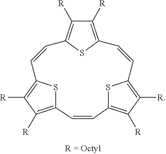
C1([R])=C2SC(=C1[R])C=CC1=C([R])C([R])=C(S1)C=CC1=C([R])C([R])=C(C=C2)S1
